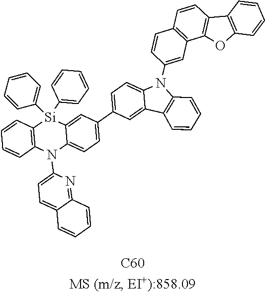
C12=C(N(C3=CC=C4C(=N3)C=CC=C4)C3=CC=C(C4=CC=C5C(=C4)C4=C(N5C5=CC6=C(C=C5)C=CC5=C6OC6=C5C=CC=C6)C=CC=C4)C=C3[Si]1(C1=CC=CC=C1)C1=CC=CC=C1)C=CC=C2
